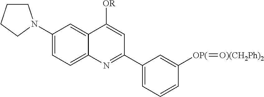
C12=CC=C(N3CCCC3)C=C1C([OR])=CC(C1=CC=CC([OP(]=[O)(CH2Ph)2])=C1)=N2
